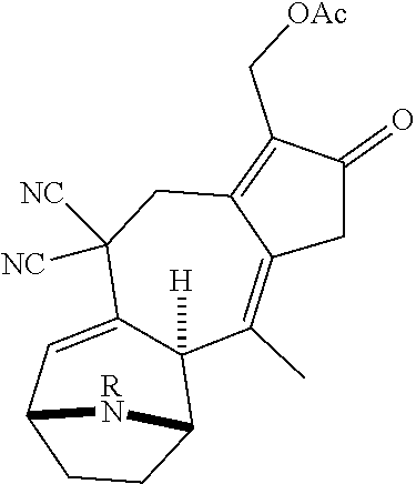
C12([H])C(=CC3CCC1[RN]3)C([NC])([NC])CC1=C(C[OAc])C(=O)CC1=C2C
